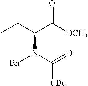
CCC(C([OCH3])=O)N(C(=O)[t-Bu])[Bn]
